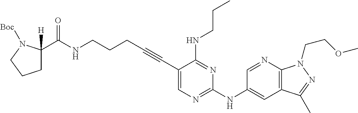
C(NCCCC#CC1=CN=C(NC2=CC3=C(N=C2)N(CCOC)N=C3C)N=C1NCCC)(=O)C1([H])CCCN1[Boc]
